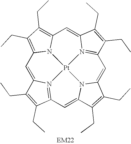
C1=C2N3=C(C(CC)=C2CC)C=C2N4C(=CC5=N6C(=CC7=C(CC)C(CC)=C1N7[Pt]346)C(CC)=C5CC)C(CC)=C2CC
